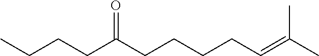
CCCCC(CCCCC=C(C)C)=O
